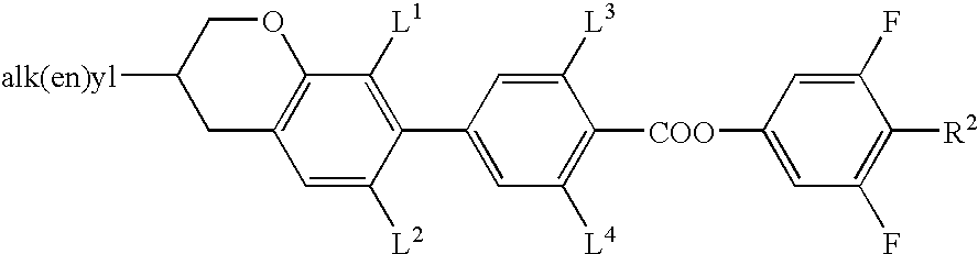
C1(C2=CC([L4])=C([COO]C3=CC(F)=C([R2])C(F)=C3)C([L3])=C2)=C([L1])C2=C(C=C1[L2])CC([alk(en)yl])CO2
